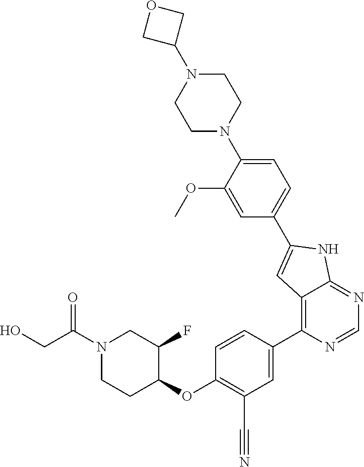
N1(C(CO)=O)CCC(OC2=C(C#N)C=C(C3=C4C(=NC=N3)NC(C3=CC=C(N5CCN(C6COC6)CC5)C(OC)=C3)=C4)C=C2)C(F)C1
